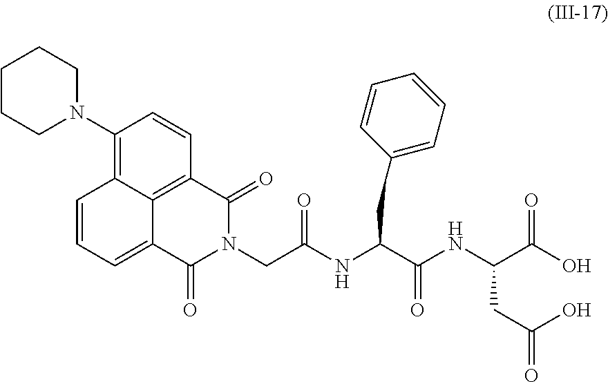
C1(N2CCCCC2)=C2C3=C(C=C1)C(=O)N(CC(NC(C(NC(C(O)=O)CC(=O)O)=O)CC1=CC=CC=C1)=O)C(=O)C3=CC=C2
